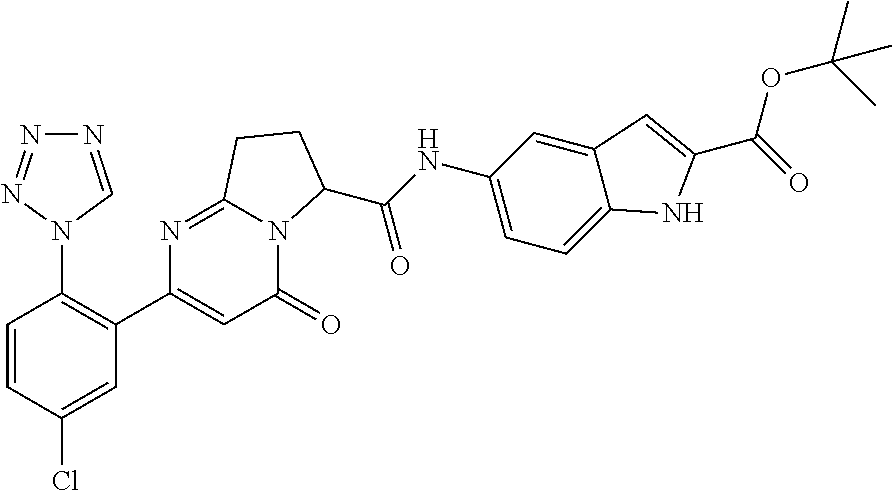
C1=CC(Cl)=CC(C2=CC(=O)N3C(=N2)CCC3C(=O)NC2=CC=C3C(=C2)C=C(C(=O)OC(C)(C)C)N3)=C1N1C=NN=N1
